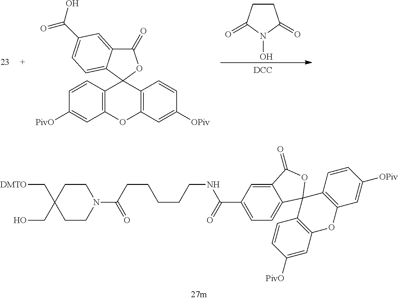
[DMTO]CC1(CO)CCN(C(=O)CCCCCNC(=O)C2=CC=C3C(=C2)C(=O)OC32C3=C(OC4=C2C=CC([PivO])=C4)C=C([OPiv])C=C3)CC1.C1CC(=O)N(O)C1=O.[DCC].C12=C(OC3=C(C14OC(=O)C1=CC(C(O)=O)=CC=C41)C=CC([OPiv])=C3)C=C([PivO])C=C2
